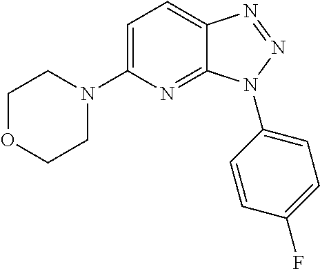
C1=C(N2CCOCC2)N=C2C(=C1)N=NN2C1=CC=C(F)C=C1
